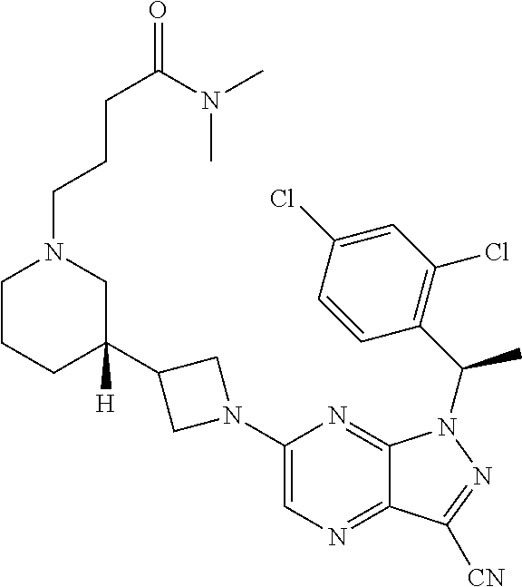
C1CCC(C2CN(C3=CN=C4C(=N3)N(C(C3=C(Cl)C=C(Cl)C=C3)C)N=C4[CN])C2)([H])CN1CCCC(=O)N(C)C
